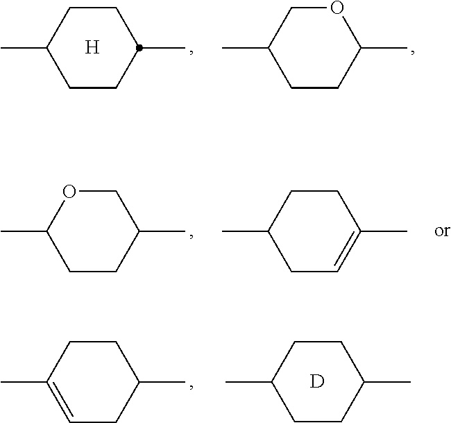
C1CC(C)CCC1C.[H].C1CC(C)OCC1C.C1=C(C)CCC(C)C1.C1CC(C)CCC1C.[D].C1C=C(C)CCC1C.C1CC(C)COC1C
